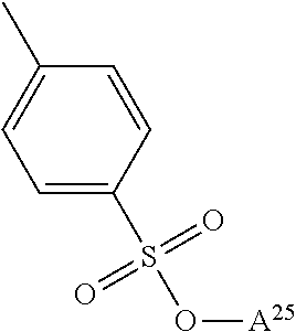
O([A25])S(C1=CC=C(C)C=C1)(=O)=O
